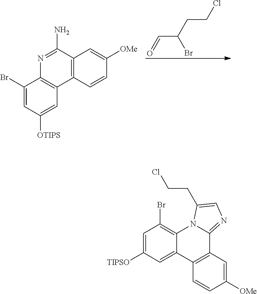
O=CC(CCCl)Br.C1(Br)=CC([OTIPS])=CC2=C1N=C(N)C1=C2C=CC([OMe])=C1.C1=C([TIPSO])C=C2C(=C1Br)N1C(=NC=C1CCCl)C1=C2C=CC([OMe])=C1
